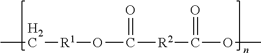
CC[R1]OC(=O)[R2]C(OC)=O
